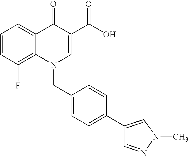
C12=C(F)C=CC=C1C(=O)C(C(O)=O)=CN2CC1=CC=C(C2=CN(C)N=C2)C=C1
